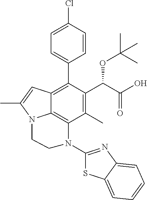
C1=C(Cl)C=CC(C2=C3C4=C(C(C)=C2C(C(O)=O)OC(C)(C)C)N(C2=NC5=CC=CC=C5S2)CCN4C(C)=C3)=C1
